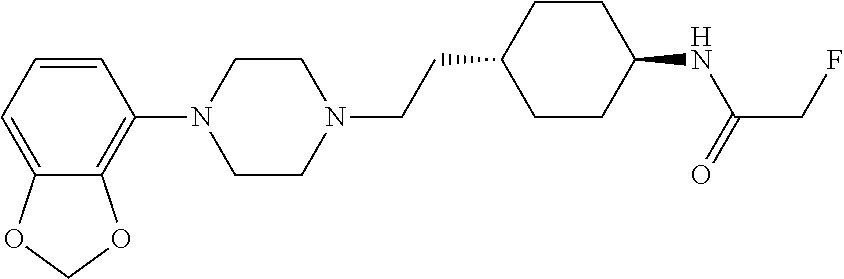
C1=CC=C2C(=C1N1CCN(CCC3CCC(NC(CF)=O)CC3)CC1)OCO2
